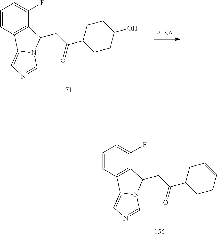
C1=CC2=C(C(F)=C1)C(CC(C1CCC=CC1)=O)N1C2=CN=C1.C1=CC2=C(C(F)=C1)C(CC(C1CCC(O)CC1)=O)N1C2=CN=C1
